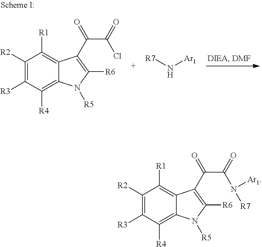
C1([R2])=C([R3])C([R4])=C2C(=C1[R1])C(C(C(Cl)=O)=O)=C([R6])N2[R5].[R7]N[Ar1].C1([R2])=C([R3])C([R4])=C2C(=C1[R1])C(C(C(N([R7])[Ar1])=O)=O)=C([R6])N2[R5]
